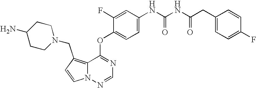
C1=CN2C(=C1CN1CCC(N)CC1)C(OC1=CC=C(NC(NC(CC3=CC=C(F)C=C3)=O)=O)C=C1F)=NC=N2
